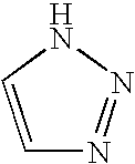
N1=NC=CN1
